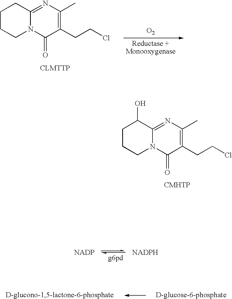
C1CCN2C(=NC(C)=C(CCCl)C2=O)C1O.C1CCN2C(=NC(C)=C(CCCl)C2=O)C1.[O2]
